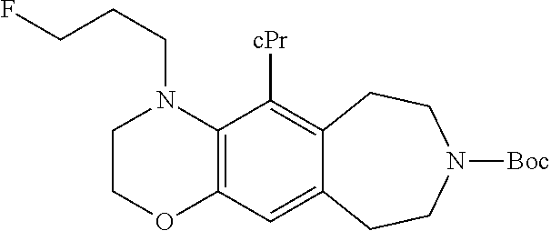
C12=C(C([cPr])=C3C(=C1)CCN([Boc])CC3)N(CCCF)CCO2
